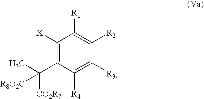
C1([X])=C(C(C)([R8O2C])[CO2R7])C([R4])=C([R3])C([R2])=C1[R1]
